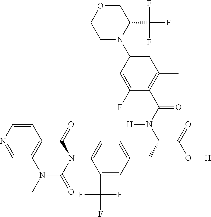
C1=NC=CC2=C1N(C)C(=O)N(C1=CC=C(CC(C(=O)O[H])N(C(C3=C(C)C=C(N4C(C(F)(F)F)COCC4)C=C3F)=O)[H])C=C1C(F)(F)F)C2=O
